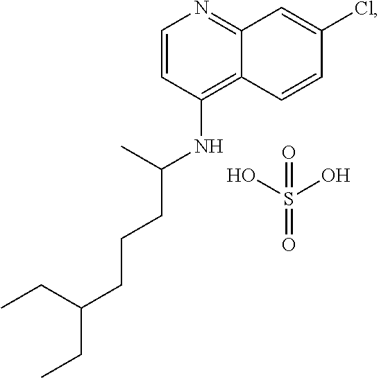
C1=CC(NC(C)CCCC(CC)CC)=C2C(=N1)C=C(Cl)C=C2.OS(O)(=O)=O
